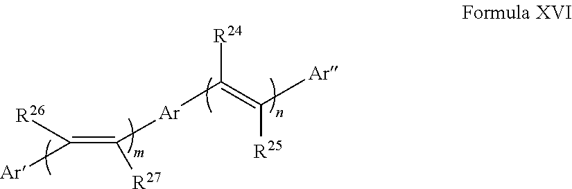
C(=C([Ar]C([R24])=C([Ar])[R25])[R27])([Ar])[R26]
